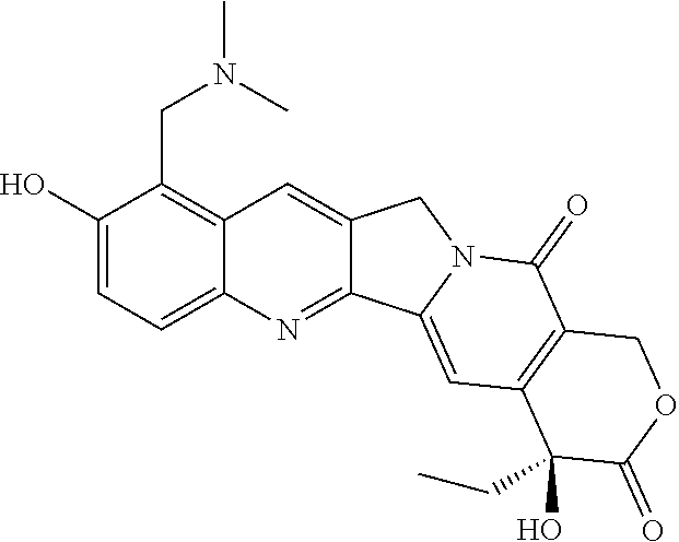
C1(O)=CC=C2C(=C1CN(C)C)C=C1C(=N2)C2=CC3=C(C(=O)N2C1)COC(=O)C3(CC)O
